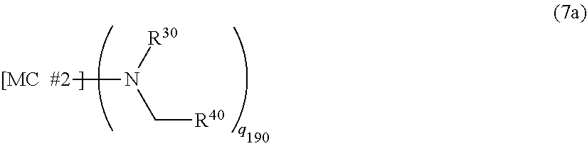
[[MC  #2]N([R30])C[R40]
